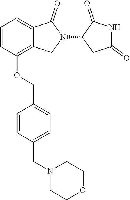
C1=CC(OCC2=CC=C(CN3CCOCC3)C=C2)=C2C(=C1)C(=O)N(C1CC(=O)NC1=O)C2
